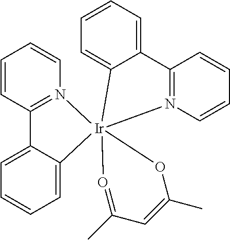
C1=CC2=N(C=C1)[Ir]13(C4=CC=CC=C24)(C2=CC=CC=C2C2=N1C=CC=C2)O=C(C)C=C(C)O3
